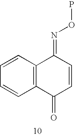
C12=C(C(=O)C=CC1=NOP)C=CC=C2
